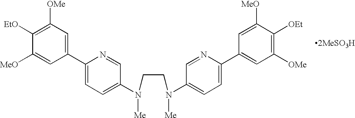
C1(C2=CC=C(N(CCN([Me])C3=CC=C(C4=CC([OMe])=C([OEt])C([MeO])=C4)N=C3)[Me])C=N2)=CC([OMe])=C([EtO])C([MeO])=C1
